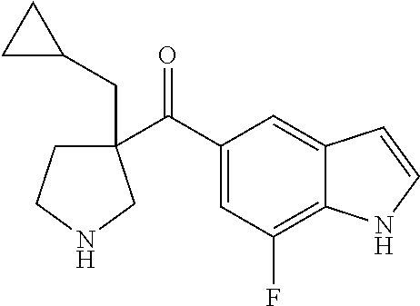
C1(C(C2=CC(F)=C3C(=C2)C=CN3)=O)(CC2CC2)CCNC1
